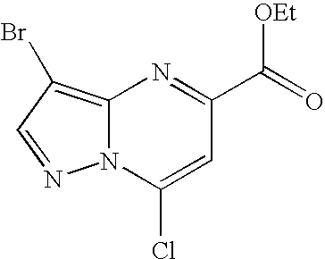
N12C(=C(Br)C=N1)N=C(C(=O)[OEt])C=C2Cl
